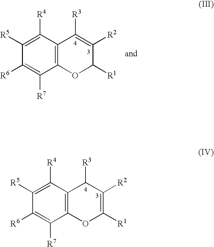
C1([R5])=C([R4])C2=C(C([R7])=C1[R6])OC([R1])C([R2])=C2[R3].C1([R5])=C([R4])C2=C(C([R7])=C1[R6])OC([R1])=C([R2])C2[R3]
